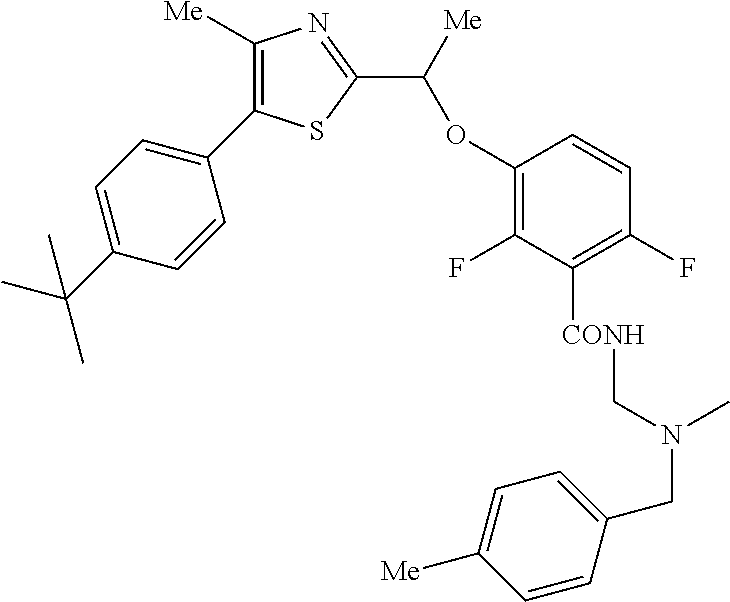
C1=C(C(C)(C)C)C=CC(C2=C([Me])N=C(C([Me])OC3=C(F)C([CONH]CN(CC4=CC=C([Me])C=C4)C)=C(F)C=C3)S2)=C1
